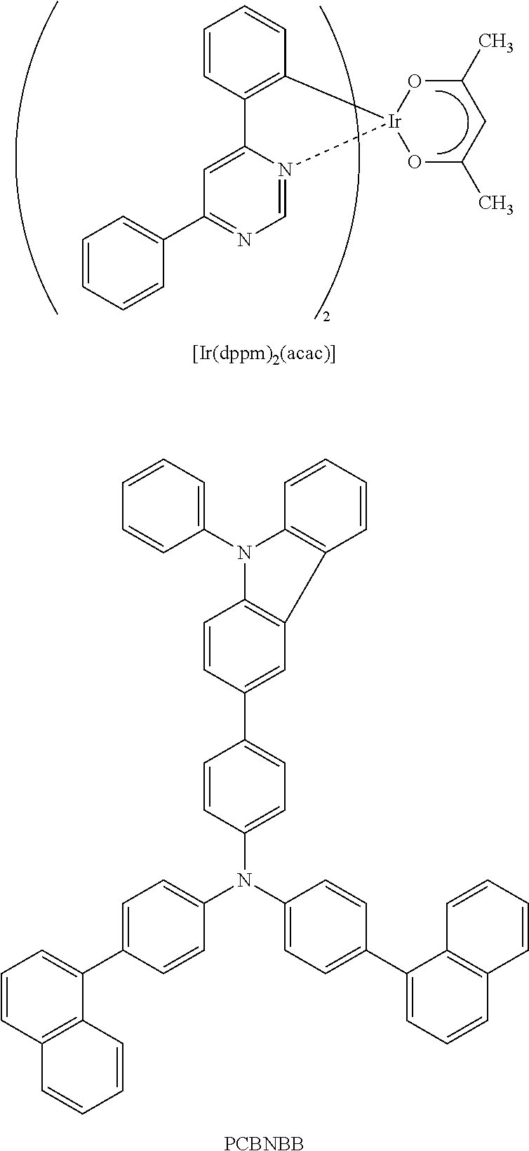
C1=CC=CC(C2=NC=N3C(=C2)C2=C(C=CC=C2)[Ir]32OC(C)CC(C)O2)=C1.C1=CC(N(C2=CC=C(C3=CC=CC4=C3C=CC=C4)C=C2)C2=CC=C(C3=CC=CC4=C3C=CC=C4)C=C2)=CC=C1C1=CC2=C(C=C1)N(C1=CC=CC=C1)C1=C2C=CC=C1.[PCBNBB]
